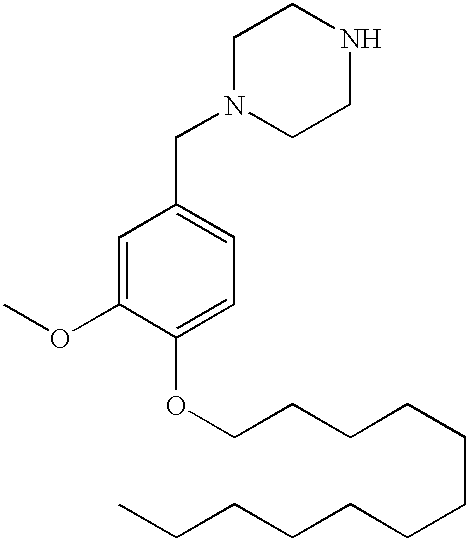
N1(CC2=CC=C(OCCCCCCCCCCCC)C(OC)=C2)CCNCC1
